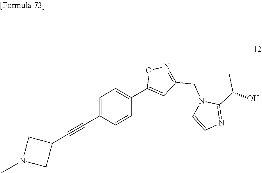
C1=C(C#CC2CN(C)C2)C=CC(C2=CC(CN3C=CN=C3C(O)C)=NO2)=C1
